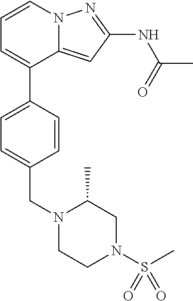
C12=CC(NC(C)=O)=NN1C=CC=C2C1=CC=C(CN2CCN(S(C)(=O)=O)CC2C)C=C1
